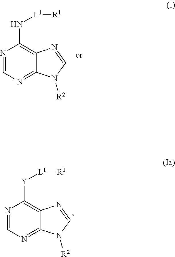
N1=CN=C2C(=C1[Y][L1][R1])N=CN2[R2].N1=CN=C2C(=C1N[L1][R1])N=CN2[R2]
